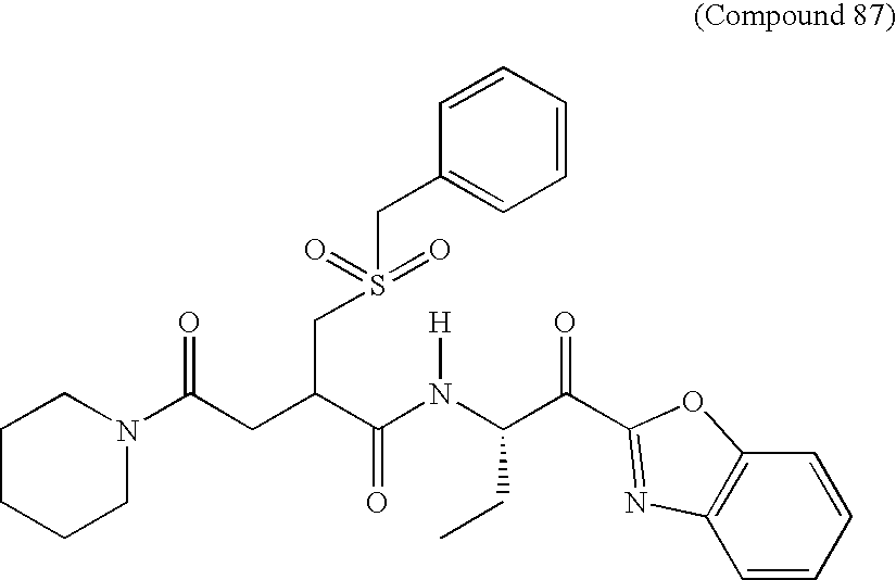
C1CCCN(C(CC(C(=O)N([H])C(CC)C(=O)C2=NC3=C(C=CC=C3)O2)CS(=O)(=O)CC2=CC=CC=C2)=O)C1
